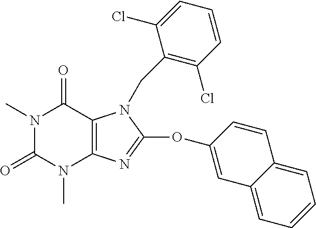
N1(C)C(=O)N(C)C2=C(C1=O)N(CC1=C(Cl)C=CC=C1Cl)C(OC1=CC3=CC=CC=C3C=C1)=N2
